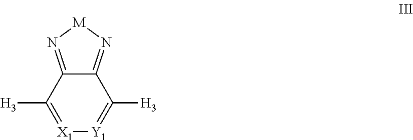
C12=N[M]N=C1C([H3])=[X1][Y1]=C2[H3]
